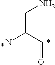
C(C(C=O)N)N
